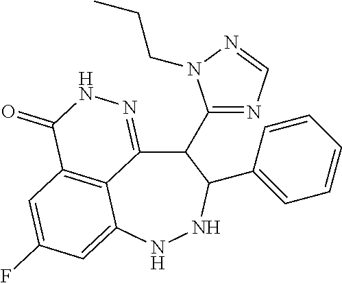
C12=C3C=C(F)C=C1NNC(C1=CC=CC=C1)C(C1=NC=NN1CCC)C2=NNC3=O
